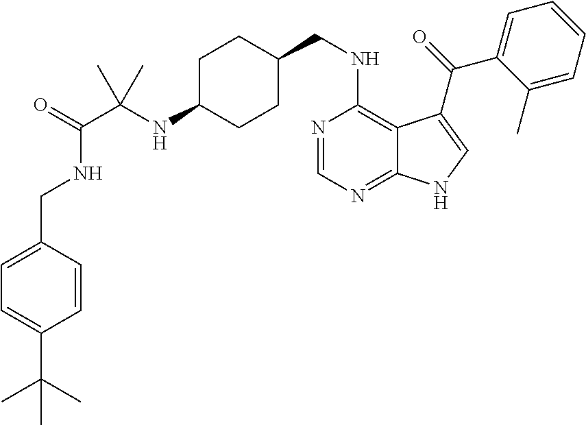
C1C(CNC2=C3C(=NC=N2)NC=C3C(=O)C2=CC=CC=C2C)CCC(NC(C(=O)NCC2=CC=C(C(C)(C)C)C=C2)(C)C)C1
